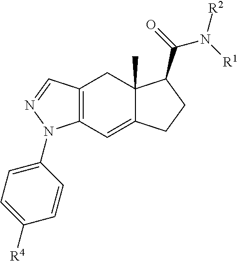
C12=C(C=C3C(C)(C1)C(C(=O)N([R1])[R2])CC3)N(C1=CC=C([R4])C=C1)N=C2
